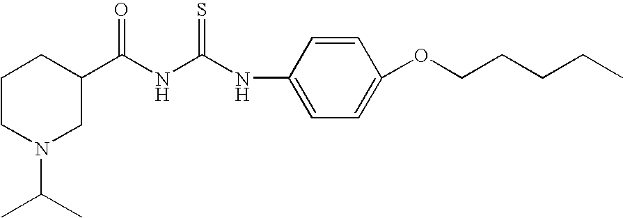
C1CN(C(C)C)CC(C(=O)NC(NC2=CC=C(OCCCCC)C=C2)=S)C1
